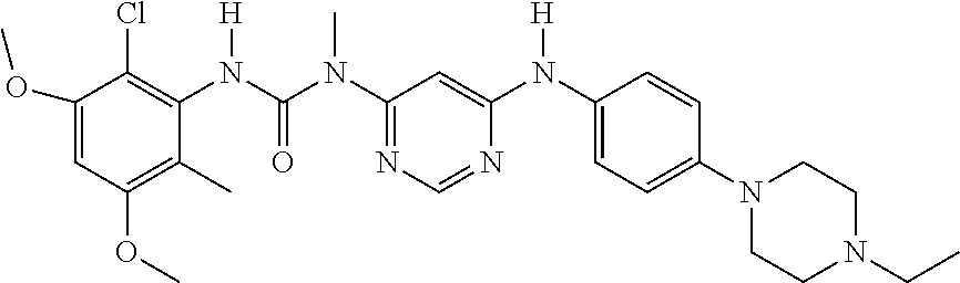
C1(OC)=CC(OC)=C(C)C(N(C(N(C2=NC=NC(N(C3=CC=C(N4CCN(CC)CC4)C=C3)[H])=C2)C)=O)[H])=C1Cl
